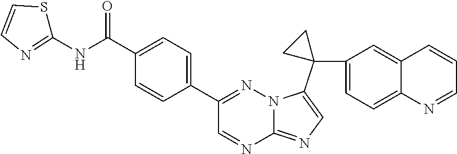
C1(C(NC2=NC=CS2)=O)=CC=C(C2=NN3C(=NC=C3C3(C4=CC=C5C(=C4)C=CC=N5)CC3)N=C2)C=C1
